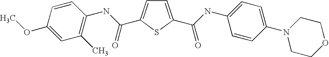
C1=C(C(=O)NC2=CC=C(N3CCOCC3)C=C2)SC(C(NC2=C(C)C=C(OC)C=C2)=O)=C1
